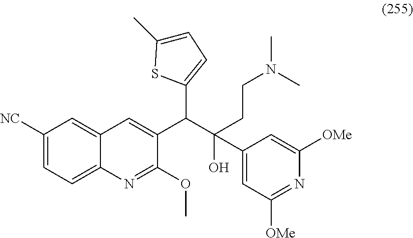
C1([NC])=CC=C2C(=C1)C=C(C(C(CCN(C)C)(O)C1=CC([OMe])=NC([OMe])=C1)C1=CC=C(C)S1)C(OC)=N2
